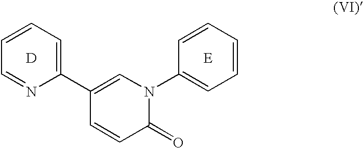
C1(C2=CC=CC=N2)=CN(C2=CC=CC=C2)C(=O)C=C1.[D].[E]
